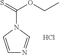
C1=CN(C(=S)OCC)C=N1.Cl
